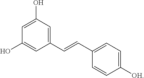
C1(C=CC2=CC=C([OH])C=C2)=CC(O)=CC(O)=C1
